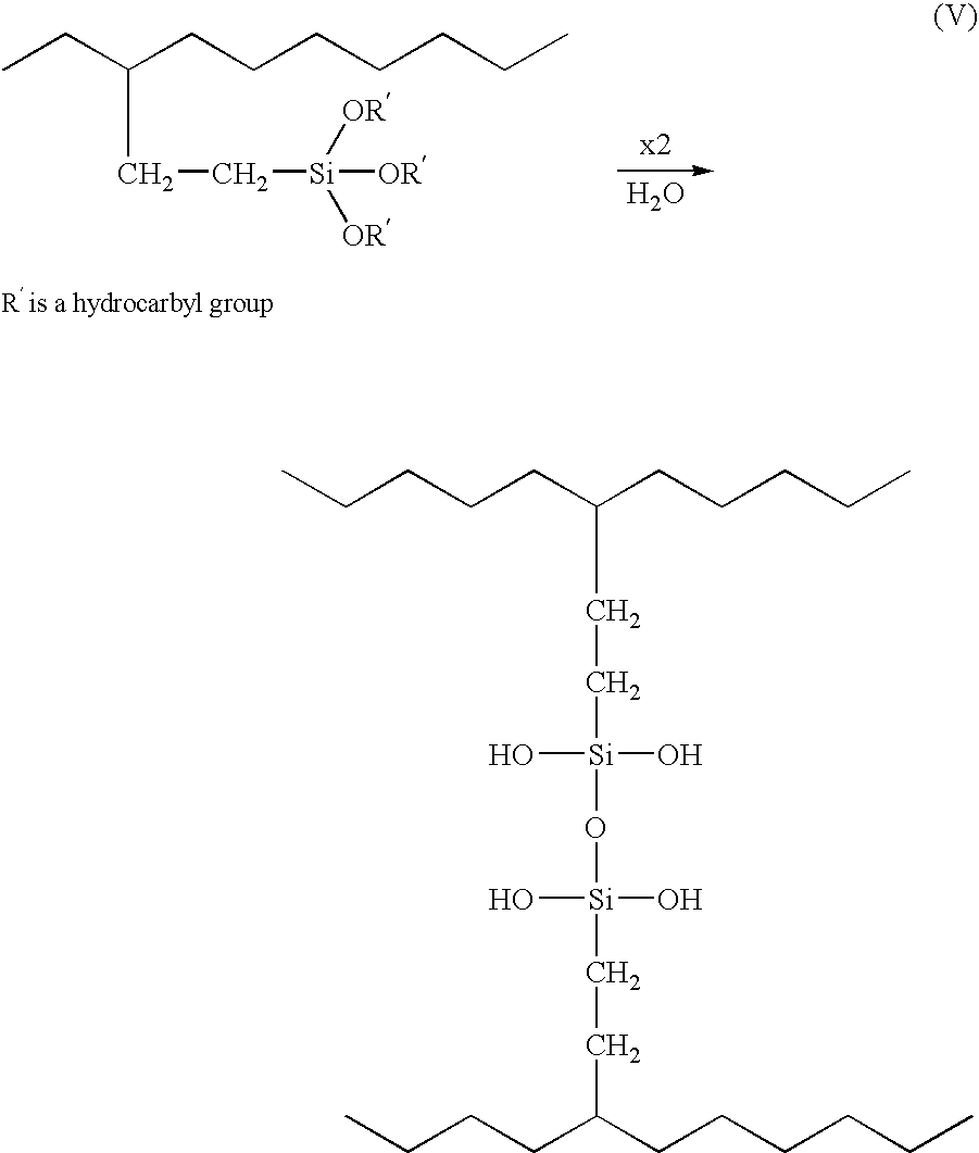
CCC(CCCCCCC)CC[Si]([OR])([OR])[OR].O.C(CC(CCCCC)CC[Si](O[Si](CCC(CCCCCC)CCCC)(O)O)(O)O)CCC
